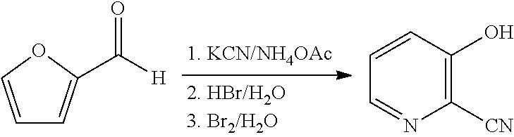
C1=COC(C([H])=O)=C1.C1=CC(O)=C([CN])N=C1
